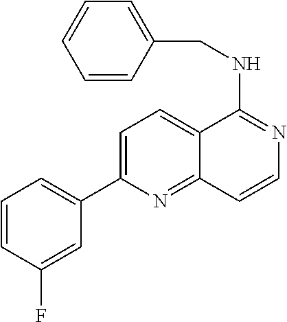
C1(C2=CC=C3C(=N2)C=CN=C3NCC2=CC=CC=C2)=CC=CC(F)=C1
